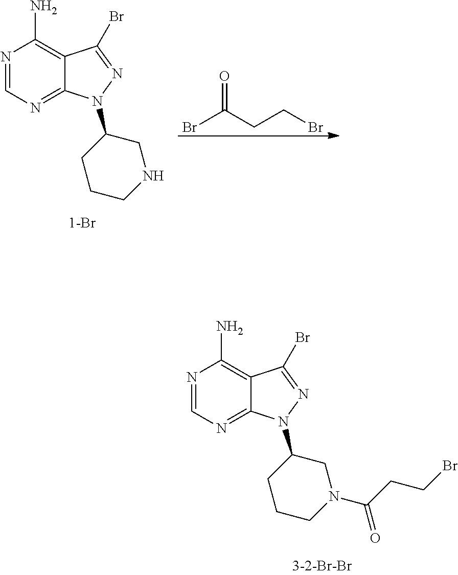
N1=CN=C2C(=C1N)C(Br)=NN2C1CCCN(C(CCBr)=O)C1.N1=CN=C2C(=C1N)C(Br)=NN2C1CCCNC1.O=C(CCBr)Br
